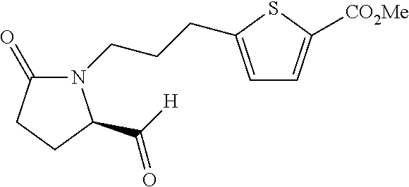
C1=C(CCCN2C(=O)CCC2C([H])=O)SC([CO2Me])=C1
